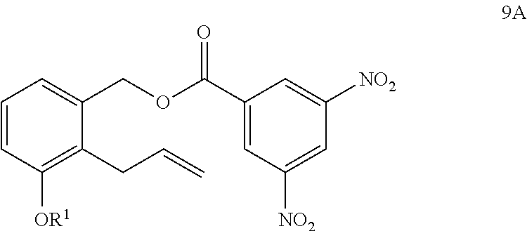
C1=CC([OR1])=C(CC=C)C(COC(C2=CC([NO2])=CC([NO2])=C2)=O)=C1
